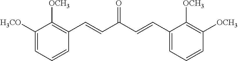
C1([H3CO])=CC=CC(C=CC(C=CC2=CC=CC([OCH3])=C2[OCH3])=O)=C1[OCH3]
